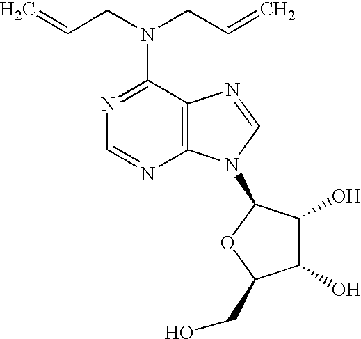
C12=C(N=CN1C1C(O)C(O)C(CO)O1)C(N(CC=C)CC=C)=NC=N2
